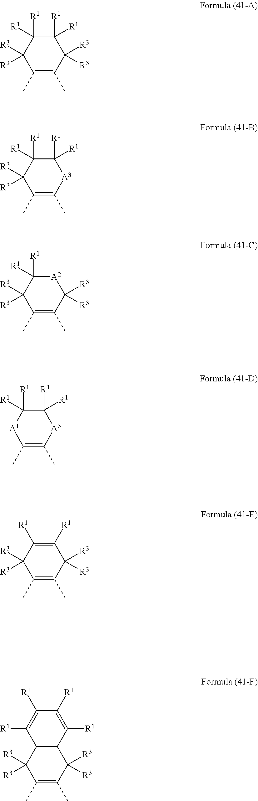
C1(C)=C(C)C([R3])([R3])C([R1])([R1])C([R1])([R1])C1([R3])[R3].C1(C)=C(C)[A3]C([R1])([R1])C([R1])([R1])C1([R3])[R3].C1(C)=C(C)C([R3])([R3])[A2]C([R1])([R1])C1([R3])[R3].C1(C)=C(C)[A3]C([R1])([R1])C([R1])([R1])[A1]1.C1(C)=C(C)C([R3])([R3])C([R1])=C([R1])C1([R3])[R3].C1(C)=C(C)C([R3])([R3])C2=C(C1([R3])[R3])C([R1])=C([R1])C([R1])=C2[R1]
